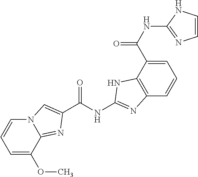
C1=C(OC)C2=NC(C(NC3=NC4=C(C(C(NC5=NC=CN5)=O)=CC=C4)N3)=O)=CN2C=C1
